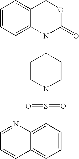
C1=CC=C2C(=C1)COC(=O)N2C1CCN(S(C2=C3C(=CC=C2)C=CC=N3)(=O)=O)CC1
